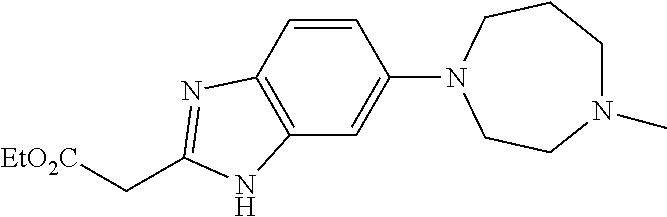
C(C1=NC2=C(C=C(N3CCN(C)CCC3)C=C2)N1)[EtO2C]
